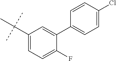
C1(C(C)(C)C)=CC=C(F)C(C2=CC=C(Cl)C=C2)=C1
